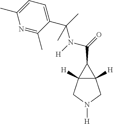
C12([H])C([H])(CN([H])C1)C2C(N([H])C(C1=CC=C(C)N=C1C)(C)C)=O
